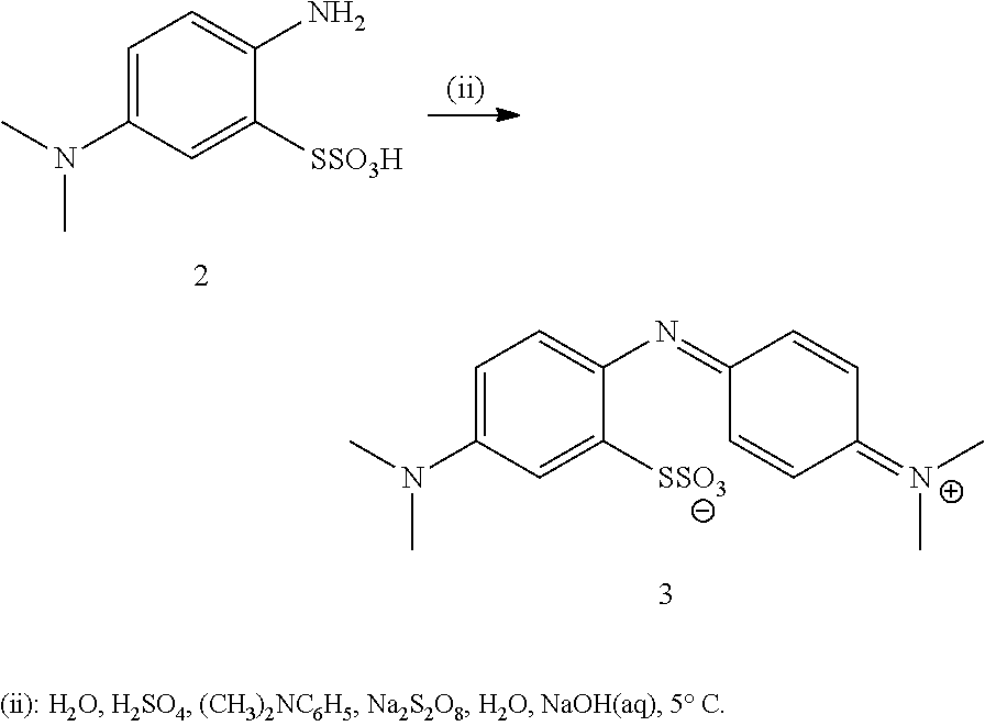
C1=C(N(C)C)C=C([SSO3H])C(N)=C1.C1=C(N(C)C)C=C([SSO3])C(N=C2C=CC(=[N+](C)C)C=C2)=C1
